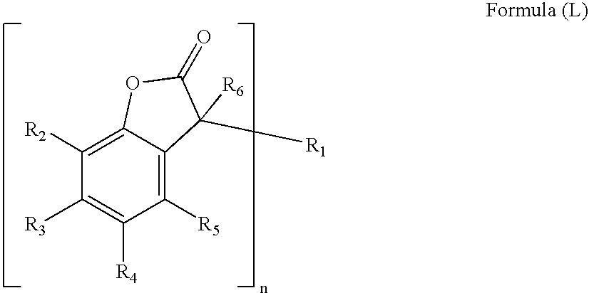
C1([R5])=C2C(=C([R2])C([R3])=C1[R4])OC(=O)C2([R1])[R6]
